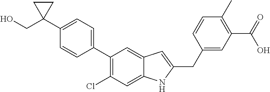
C1(C2=CC=C(C3(CO)CC3)C=C2)=C(Cl)C=C2C(=C1)C=C(CC1=CC(C(O)=O)=C(C)C=C1)N2
